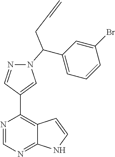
N1=CN=C2C(=C1C1=CN(C(C3=CC=CC(Br)=C3)CC=C)N=C1)C=CN2
